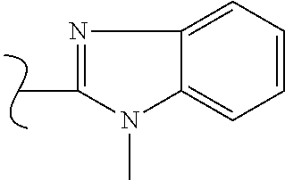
C12=CC=CC=C1N(C)C(C)=N2
